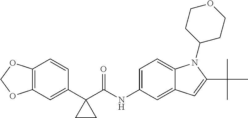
C1(C2(C(NC3=CC=C4C(=C3)C=C(C(C)(C)C)N4C3CCOCC3)=O)CC2)=CC2=C(C=C1)OCO2
